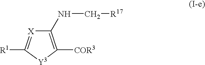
C1(NC[R17])=C([COR3])[Y3]C([R1])=[X]1
